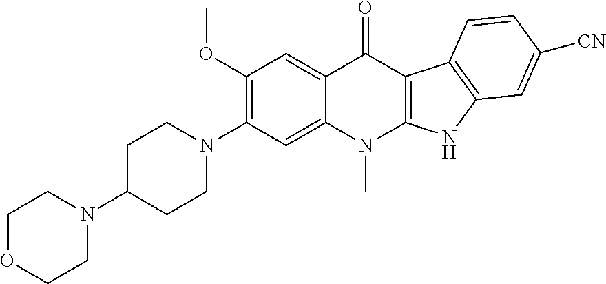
C12=CC(OC)=C(N3CCC(N4CCOCC4)CC3)C=C1N(C)C1=C(C2=O)C2=C(N1)C=C([CN])C=C2
